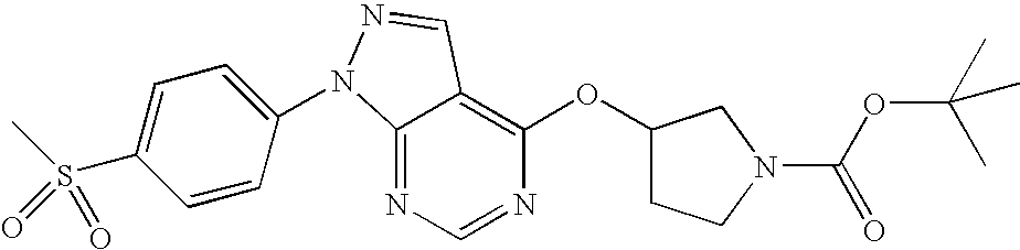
C12=NC=NC(OC3CCN(C(OC(C)(C)C)=O)C3)=C1C=NN2C1=CC=C(S(C)(=O)=O)C=C1
